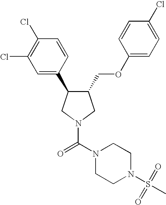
C(N1CC(COC2=CC=C(Cl)C=C2)C(C2=CC(Cl)=C(Cl)C=C2)C1)(N1CCN(S(=O)(=O)C)CC1)=O
